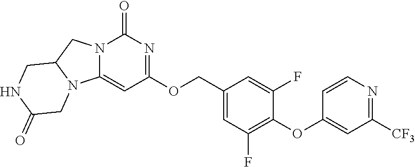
N12C(=CC(OCC3=CC(F)=C(OC4=CC([CF3])=NC=C4)C(F)=C3)=NC1=O)N1C(C2)CNC(=O)C1
